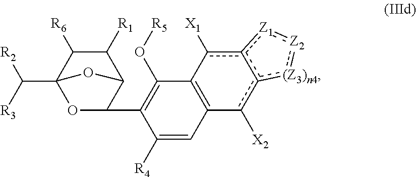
C12C([R1])C([R6])C(C([R2])[R3])(OC1C1=C(O[R5])C3=C(C=C1[R4])c([X2])c1c(c3[X1])[Z1]:[Z2]:[(Z3)n4]1)O2
